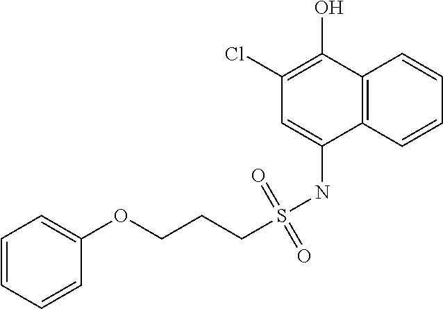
C12=C(C=CC=C1)C(NS(=O)(=O)CCCOC1=CC=CC=C1)=CC(Cl)=C2O
